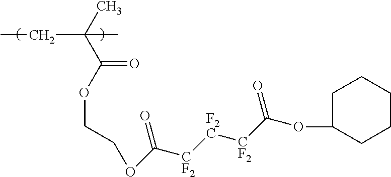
C(C)(C(OCCOC([CF2][F2C][CF2]C(OC1CCCCC1)=O)=O)=O)(C)CC
